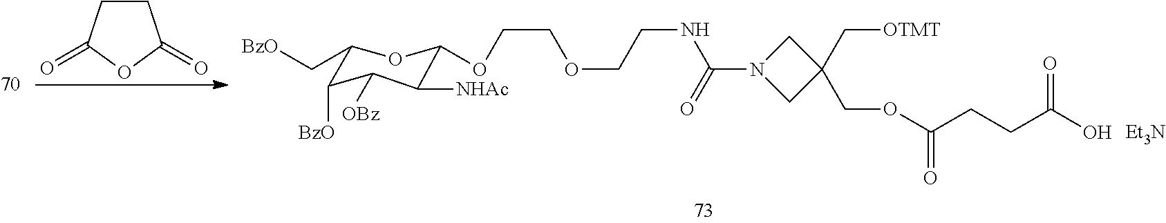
C1CC(=O)OC1=O.O(CC1(C[OTMT])CN(C(=O)NCCOCCOC2C([NHAc])C([OBz])C([BzO])C(C[BzO])O2)C1)C(CCC(O)=O)=O.[Et3N]
